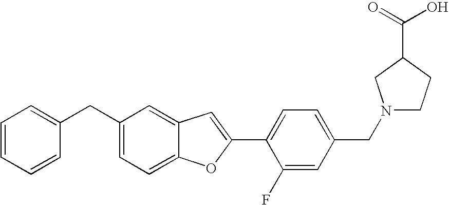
C1(C2=CC3=CC(CC4=CC=CC=C4)=CC=C3O2)=CC=C(CN2CCC(C(=O)O)C2)C=C1F
